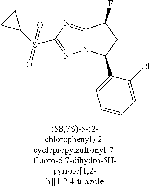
C12=NC(S(C3CC3)(=O)=O)=NN1C(C1=CC=CC=C1Cl)CC2F
